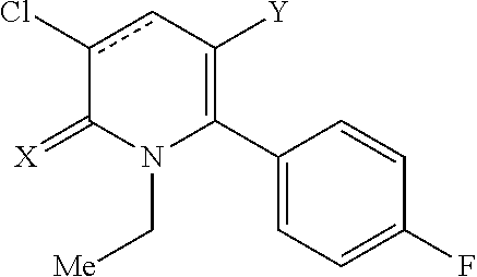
C1(C2=C([Y])cc(Cl)C(=[X])N2C[Me])=CC=C(F)C=C1
